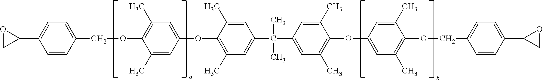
C(OC1=C(C)C=C(OC2=C(C)C=C(C(C3=CC(C)=C(OC4=CC(C)=C(OCC5=CC=C(C6CO6)C=C5)C(C)=C4)C(C)=C3)(C)C)C=C2C)C=C1C)C1=CC=C(C2OC2)C=C1
